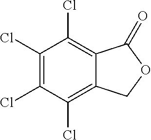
C1(Cl)=C(Cl)C(Cl)=C2C(=C1Cl)C(=O)OC2
